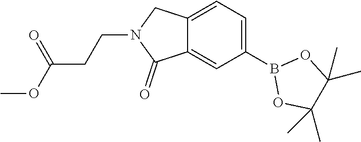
B1(C2=CC=C3C(=C2)C(=O)N(CCC(=O)OC)C3)OC(C)(C)C(C)(C)O1
